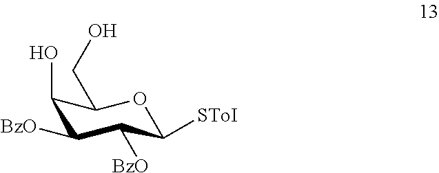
C1(O)C([BzO])C([BzO])C([SToI])OC1CO
